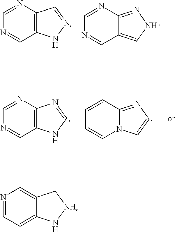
C12=C(N=CN=C1)C=NN2.C12=CNN=C1N=CN=C2.C12=C(N=CN=C1)N=CN2.N12C(=NC=C1)C=CC=C2.C12=CC=NC=C1C[NH]N2
